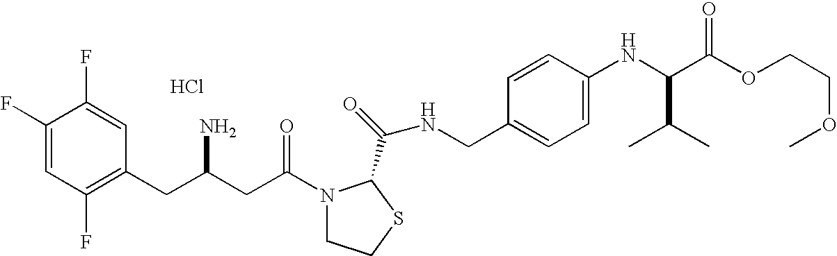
Cl.C1(F)=CC(F)=C(CC(CC(=O)N2CCSC2C(=O)NCC2=CC=C(NC(C(OCCOC)=O)C(C)C)C=C2)N)C=C1F
